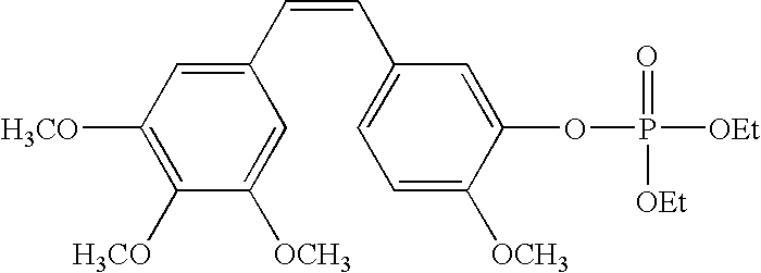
C1(C=CC2=CC=C([OCH3])C(OP([OEt])([OEt])=O)=C2)=CC([H3CO])=C([H3CO])C([OCH3])=C1
